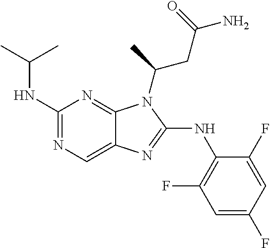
C1(NC(C)C)=NC=C2C(=N1)N(C(C)CC(N)=O)C(NC1=C(F)C=C(F)C=C1F)=N2
